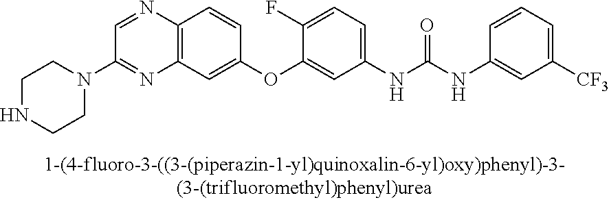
C12=C(C=C(OC3=CC(NC(NC4=CC([CF3])=CC=C4)=O)=CC=C3F)C=C1)N=C(N1CCNCC1)C=N2
